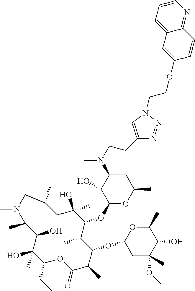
C1(CC)C(C)(O)C(O)C(C)N(C)CC(C)CC(O)(C)C(OC2OC(C)CC(N(C)CCC3=CN(CCOC4=CC5=CC=CN=C5C=C4)N=N3)C2O)C(C)C(OC2CC(C)(OC)C(O)C(C)O2)C(C)C(=O)O1
